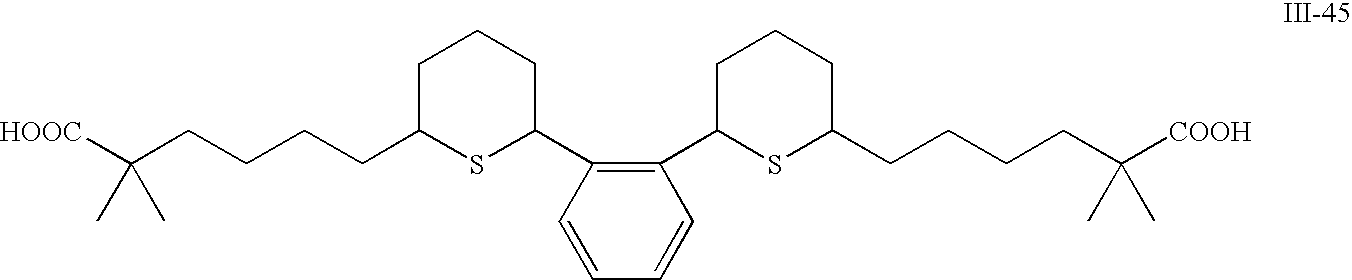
C(CCCC1SC(C2=C(C3SC(CCCCC([COOH])(C)C)CCC3)C=CC=C2)CCC1)C([HOOC])(C)C
